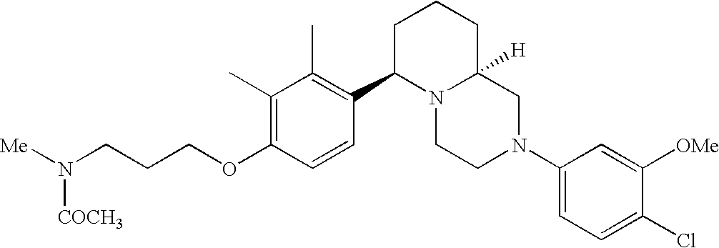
C1(C)=C(OCCCN([Me])[COCH3])C=CC(C2N3C([H])(CCC2)CN(C2=CC=C(Cl)C([OMe])=C2)CC3)=C1C
